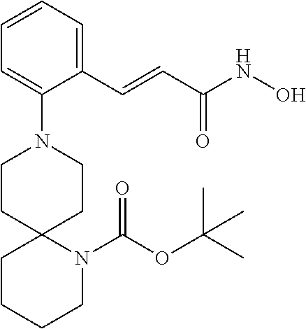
C1(C=CC(NO)=O)=CC=CC=C1N1CCC2(CC1)CCCCN2C(OC(C)(C)C)=O
